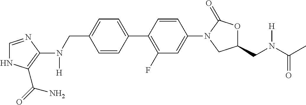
C(C1=CC=C(C2=C(F)C=C(N3CC(CN(C(C)=O)[H])OC3=O)C=C2)C=C1)N(C1=C(C(=O)N)NC=N1)[H]
